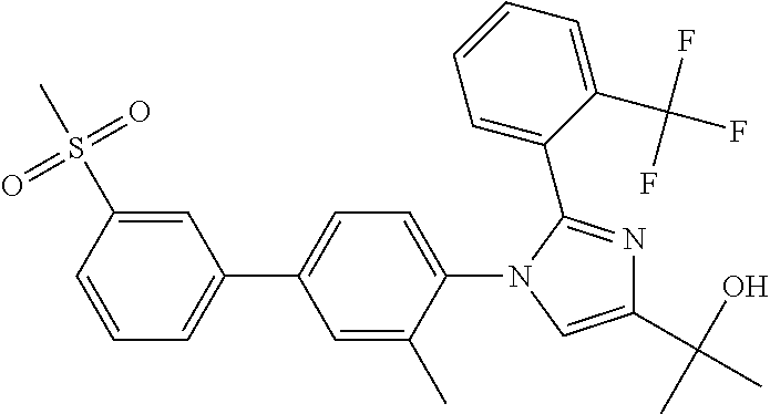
C1=CC(S(=O)(=O)C)=CC(C2=CC=C(N3C=C(C(O)(C)C)N=C3C3=CC=CC=C3C(F)(F)F)C(C)=C2)=C1
